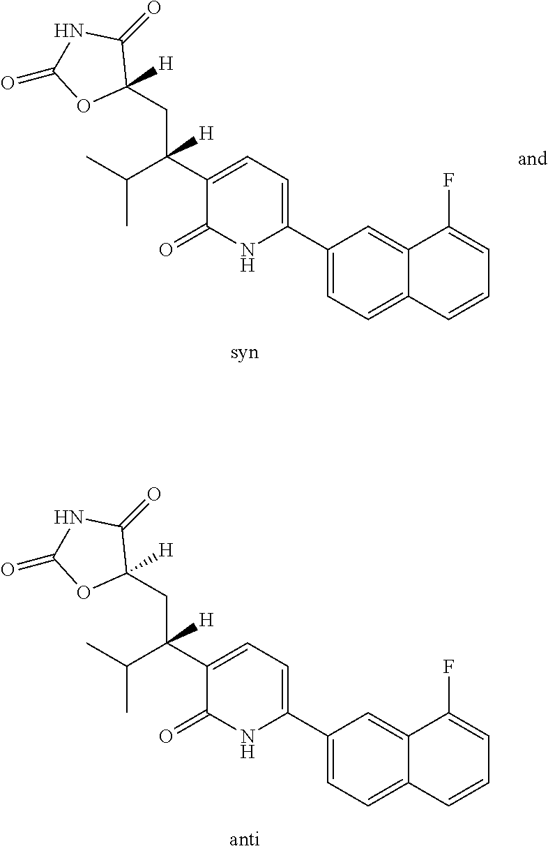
C1(C2=CC=C(C(C(C)C)(CC3([H])OC(=O)NC3=O)[H])C(=O)N2)=CC=C2C(=C1)C(F)=CC=C2.C1(C2=CC=C(C(C(C)C)(CC3([H])OC(=O)NC3=O)[H])C(=O)N2)=CC=C2C(=C1)C(F)=CC=C2
